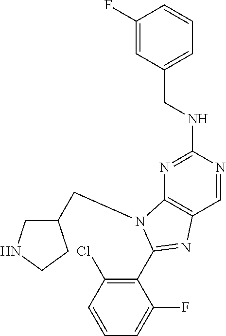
C1=NC(NCC2=CC=CC(F)=C2)=NC2=C1N=C(C1=C(Cl)C=CC=C1F)N2CC1CNCC1
